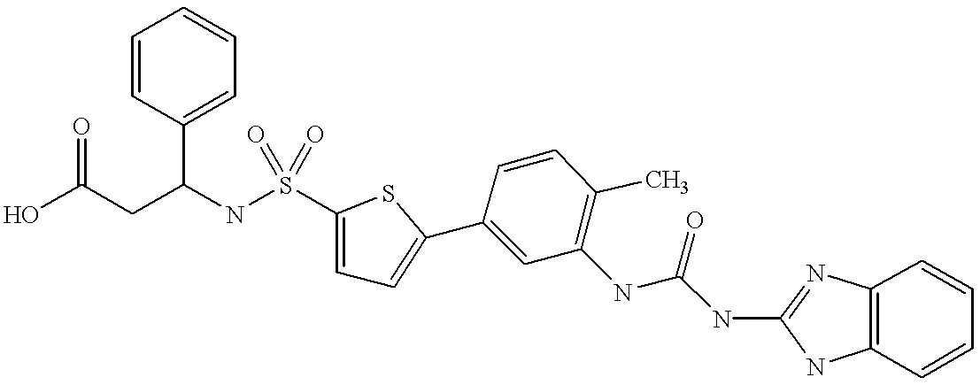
C1=CC(C2=CC=C(S(NC(CC(O)=O)C3=CC=CC=C3)(=O)=O)S2)=CC(NC(NC2=NC3=C(N2)C=CC=C3)=O)=C1C
